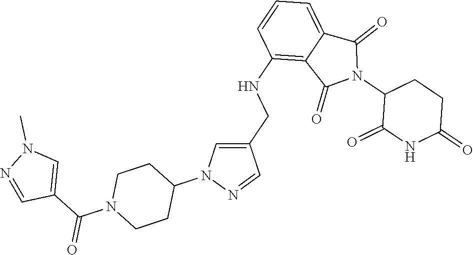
C1(NCC2=CN(C3CCN(C(C4=CN(C)N=C4)=O)CC3)N=C2)=C2C(=CC=C1)C(=O)N(C1C(=O)NC(=O)CC1)C2=O
